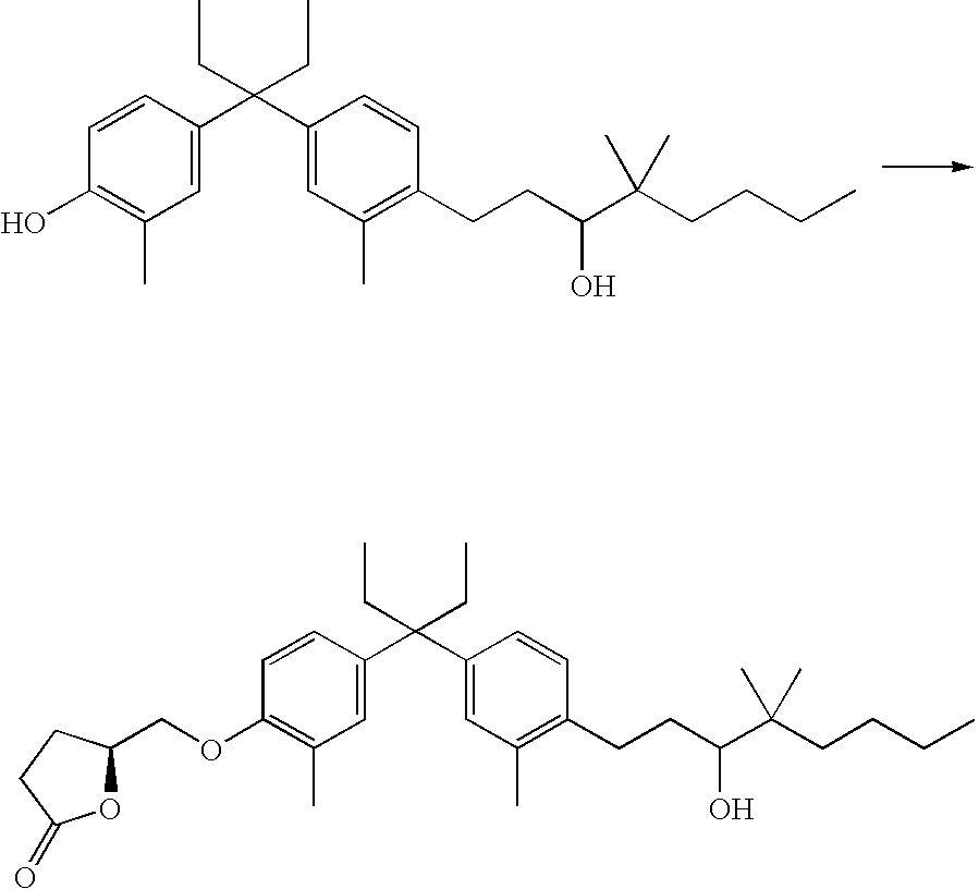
C1=CC(C(C2=CC(C)=C(CCC(C(CCCC)(C)C)O)C=C2)(CC)CC)=CC(C)=C1O.C1=CC(C(C2=CC(C)=C(CCC(C(CCCC)(C)C)O)C=C2)(CC)CC)=CC(C)=C1OCC1OC(=O)CC1
